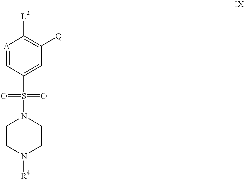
[A]1=CC(S(N2CCN([R4])CC2)(=O)=O)=CC([Q])=C1[L2]
